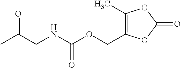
C1(C)=C(COC(NCC(C)=O)=O)OC(=O)O1
